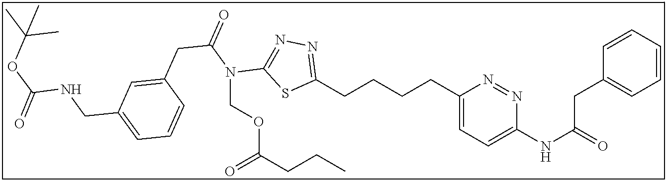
C1(CCCCC2=CC=C(NC(CC3=CC=CC=C3)=O)N=N2)=NN=C(N(C(CC2=CC(CNC(=O)OC(C)(C)C)=CC=C2)=O)COC(=O)CCC)S1
